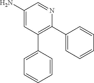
C1(N)=CC(C2=CC=CC=C2)=C(C2=CC=CC=C2)N=C1
